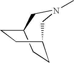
C1CC2CCC1CN(C)C2
